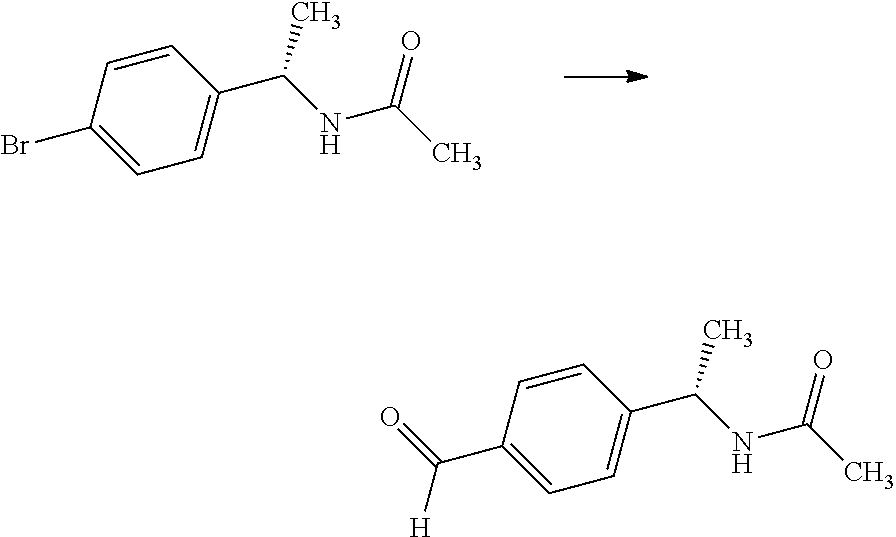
O=C(C1=CC=C(C(NC(C)=O)C)C=C1)[H].BrC1=CC=C(C(NC(C)=O)C)C=C1
